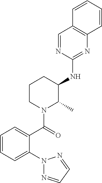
C1=NC(NC2CCCN(C(=O)C3=CC=CC=C3N3N=CC=N3)C2C)=NC2=C1C=CC=C2
